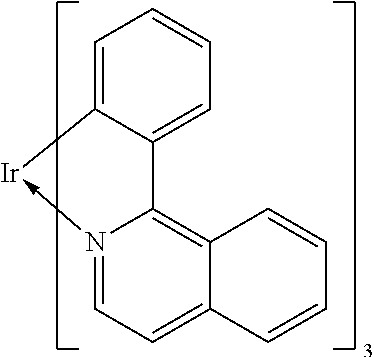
N12->[Ir]C3=CC=CC=C3C1=C1C(=CC=2)C=CC=C1
